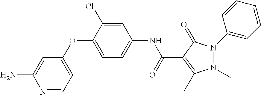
C1(OC2=CC=C(NC(C3=C(C)N(C)N(C4=CC=CC=C4)C3=O)=O)C=C2Cl)=CC=NC(N)=C1
